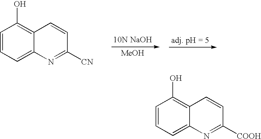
C1=CC=C2C(=C1O)C=CC([CN])=N2.[MeOH].C1=CC=C2C(=C1O)C=CC([COOH])=N2
